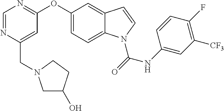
C(C1=CC(OC2=CC=C3C(=C2)C=CN3C(NC2=CC([CF3])=C(F)C=C2)=O)=NC=N1)N1CC(O)CC1
